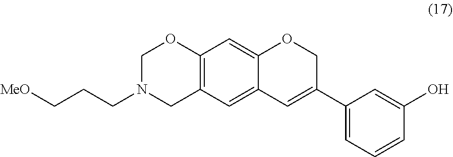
C(N1CC2=C(OC1)C=C1C(=C2)C=C(C2=CC=CC(O)=C2)CO1)CC[MeO]
